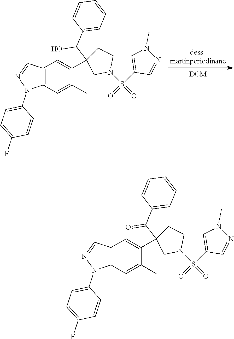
C12=C(C=C(C)C(C3(C(C4=CC=CC=C4)O)CCN(S(=O)(C4=CN(C)N=C4)=O)C3)=C1)N(C1=CC=C(F)C=C1)N=C2.C12=C(C=C(C)C(C3(C(C4=CC=CC=C4)=O)CCN(S(=O)(C4=CN(C)N=C4)=O)C3)=C1)N(C1=CC=C(F)C=C1)N=C2
